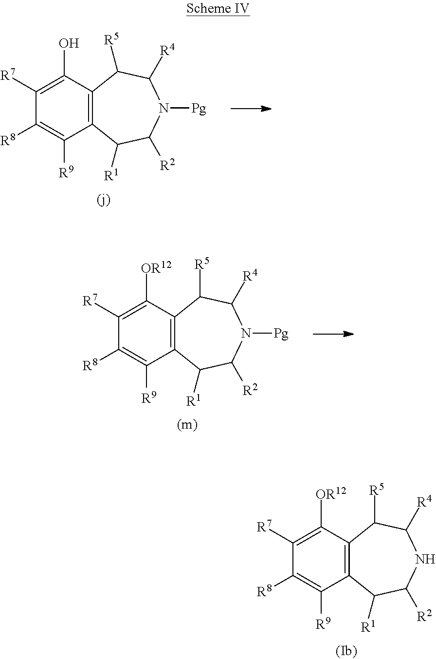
C1([R7])=C(O)C2=C(C([R9])=C1[R8])C([R1])C([R2])N([Pg])C([R4])C2[R5].C1([R7])=C([OR12])C2=C(C([R9])=C1[R8])C([R1])C([R2])N([Pg])C([R4])C2[R5].C1([R7])=C([OR12])C2=C(C([R9])=C1[R8])C([R1])C([R2])NC([R4])C2[R5]
